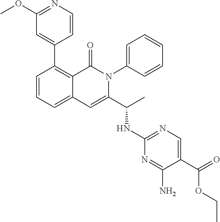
C1=CC=C2C(=C1C1=CC(OC)=NC=C1)C(=O)N(C1=CC=CC=C1)C(C(C)NC1=NC=C(C(OCC)=O)C(N)=N1)=C2
